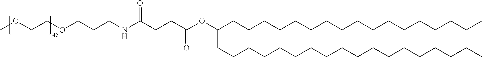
C(NCCCOCCOC)(CCC(OC(CCCCCCCCCCCCCCCCCC)CCCCCCCCCCCCCCCCC)=O)=O
